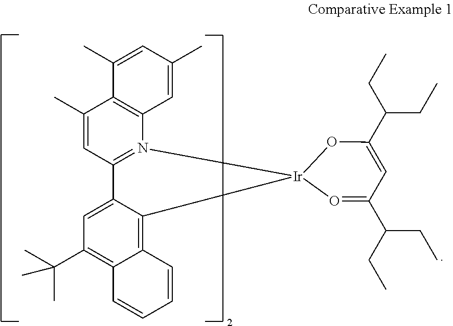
C1(C)=CC(C)=CC2=C1C(C)=CC1=N2[Ir]2(C3=C4C(=C(C(C)(C)C)C=C13)C=CC=C4)OC(C(CC)CC)=CC(C(CC)CC)=O2
